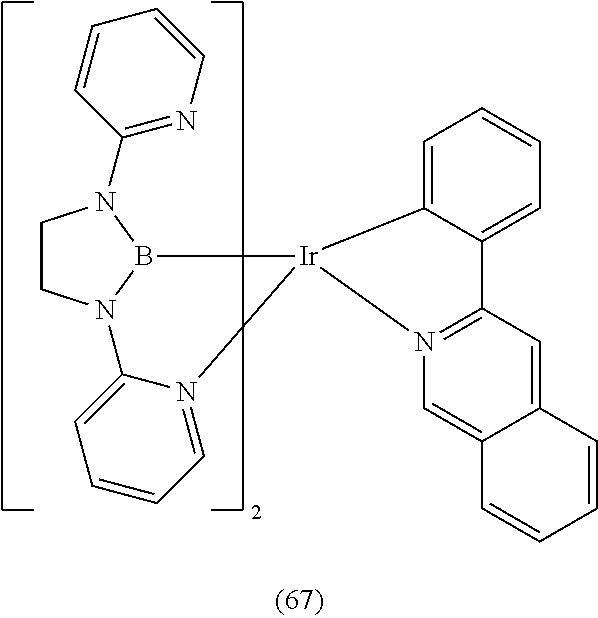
C1CN2B(N1C1=NC=CC=C1)[Ir]1(N3=CC=CC=C23)C2=CC=CC=C2C2=N1C=C1C(=C2)C=CC=C1
